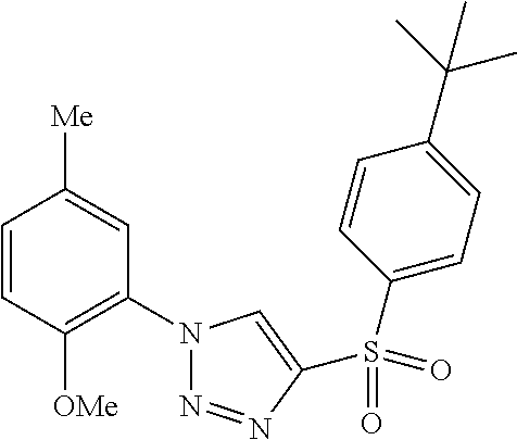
C1=CC([OMe])=C(N2N=NC(S(=O)(C3=CC=C(C(C)(C)C)C=C3)=O)=C2)C=C1[Me]
